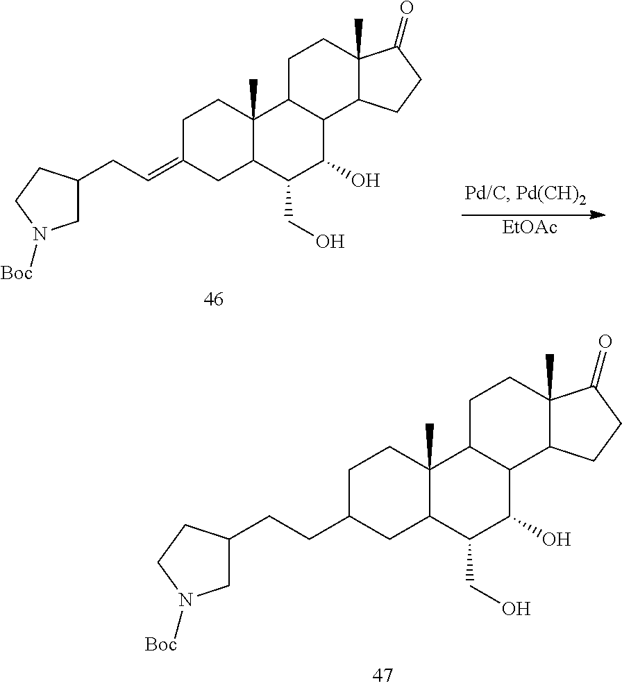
C1C(CCC2CN([Boc])CC2)CC2C(C)(C1)C1C(C(O)C2CO)C2C(C)(CC1)C(=O)CC2.C1C(=CCC2CN([Boc])CC2)CC2C(C)(C1)C1C(C(O)C2CO)C2C(C)(CC1)C(=O)CC2.[EtOAc]
